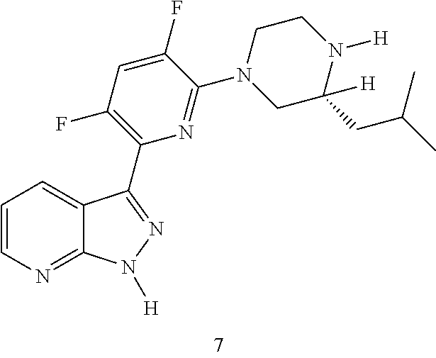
C1=CN=C2C(=C1)C(C1=C(F)C=C(F)C(N3CC([H])(CC(C)C)N([H])CC3)=N1)=NN2[H]
